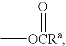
C[OCRa]=O
